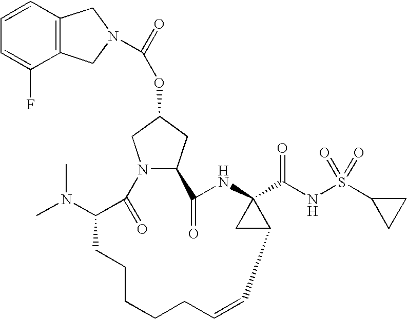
C12=C(C=CC=C1F)CN(C(=O)OC1CN3C(C1)C(=O)NC1(C(NS(C4CC4)(=O)=O)=O)CC1C=CCCCCCC(N(C)C)C3=O)C2
